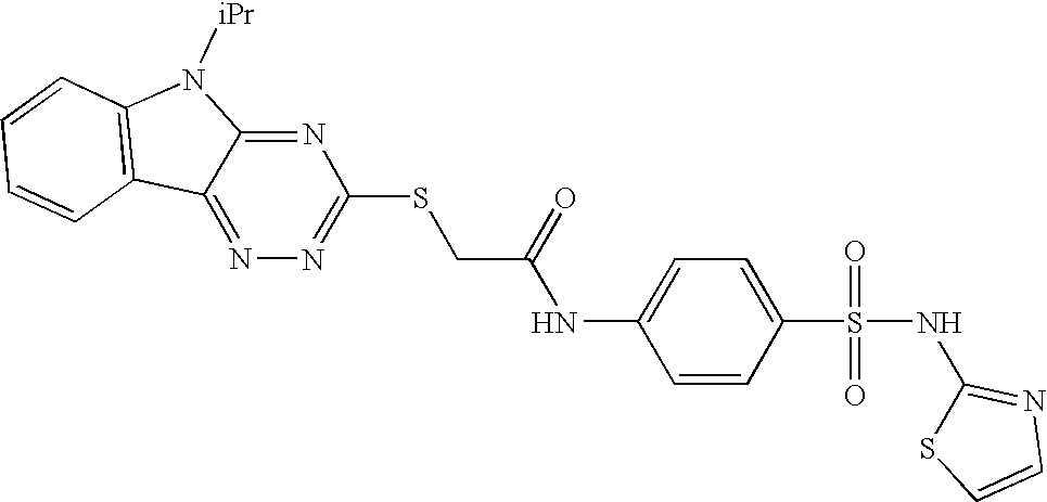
C1=CC2=C(C=C1)C1=NN=C(SCC(=O)NC3=CC=C(S(=O)(=O)NC4=NC=CS4)C=C3)N=C1N2[iPr]
